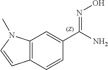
C1=CC(C(=NO)N)=CC2=C1C=CN2C
